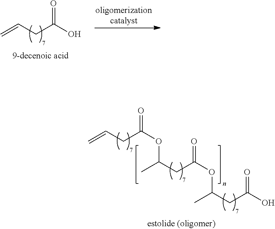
C=CCC(OC(CC(=O)OC(CC(O)=O)C)C)=O.C=CCC(O)=O
